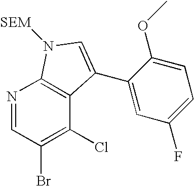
N1=CC(Br)=C(Cl)C2=C1N([SEM])C=C2C1=CC(F)=CC=C1OC
